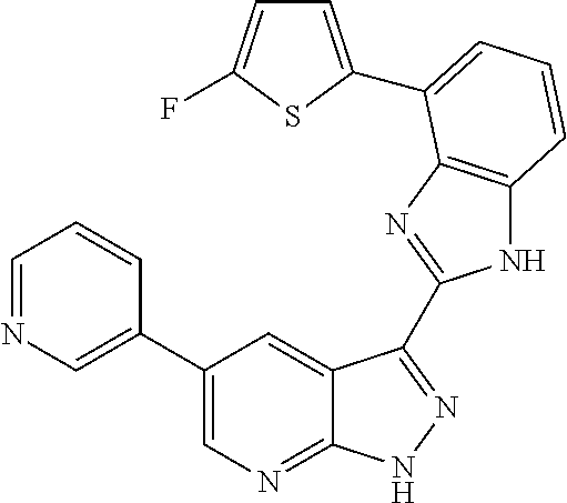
C1(C2=CN=CC=C2)=CN=C2C(=C1)C(C1=NC3=C(N1)C=CC=C3C1=CC=C(F)S1)=NN2
